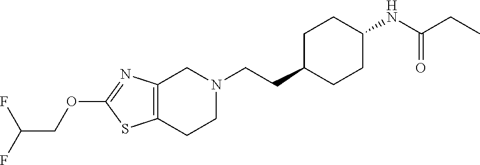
C1(OCC(F)F)=NC2=C(S1)CCN(CCC1CCC(NC(CC)=O)CC1)C2
